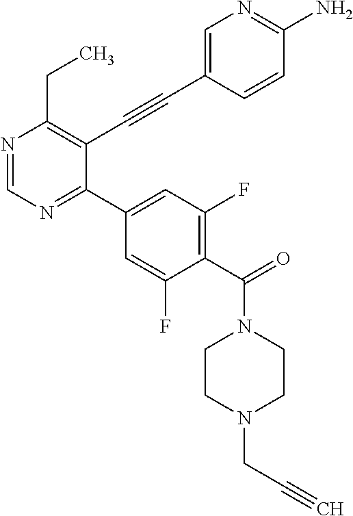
N1=CN=C(C2=CC(F)=C(C(=O)N3CCN(CC#C)CC3)C(F)=C2)C(C#CC2=CN=C(N)C=C2)=C1CC
